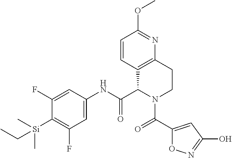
C1(F)=CC(NC(C2C3=C(CCN2C(=O)C2=CC(O)=NO2)N=C(OC)C=C3)=O)=CC(F)=C1[Si](CC)(C)C
